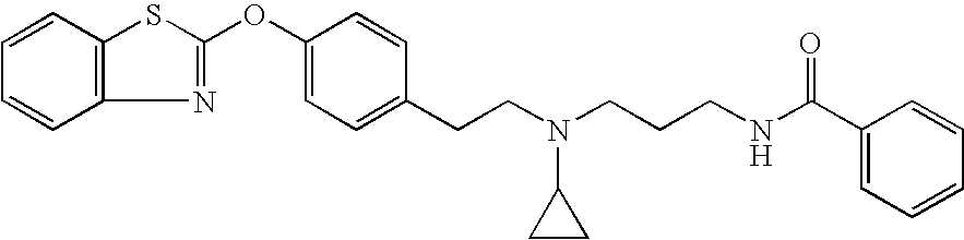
C1=CC2=C(C=C1)SC(OC1=CC=C(CCN(CCCNC(C3=CC=CC=C3)=O)C3CC3)C=C1)=N2
